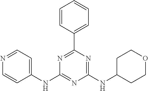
C1(NC2=NC(NC3CCOCC3)=NC(C3=CC=CC=C3)=N2)=CC=NC=C1
